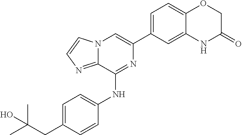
C1(C2=CC=C3C(=C2)NC(=O)CO3)=CN2C(=NC=C2)C(NC2=CC=C(CC(C)(C)O)C=C2)=N1
